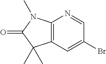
C12=C(C=C(Br)C=N1)C(C)(C)C(=O)N2C
